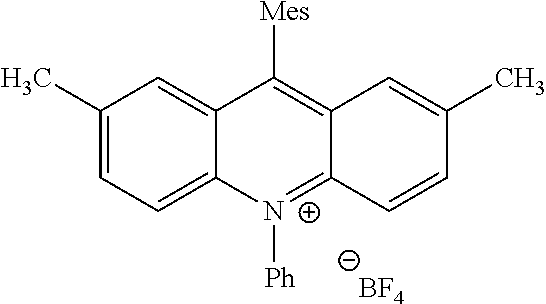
C1(C)=CC=C2C(=C1)C([Mes])=C1C(=[N+]2[Ph])C=CC(C)=C1.[BF4]
